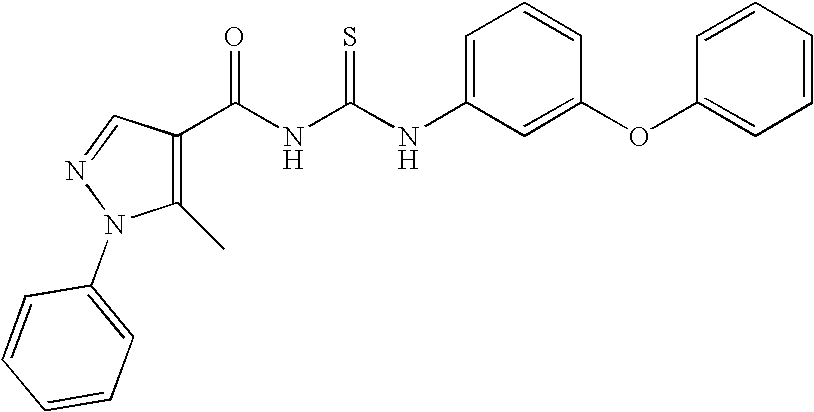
C1=C(NC(NC(=O)C2=C(C)N(C3=CC=CC=C3)N=C2)=S)C=C(OC2=CC=CC=C2)C=C1
